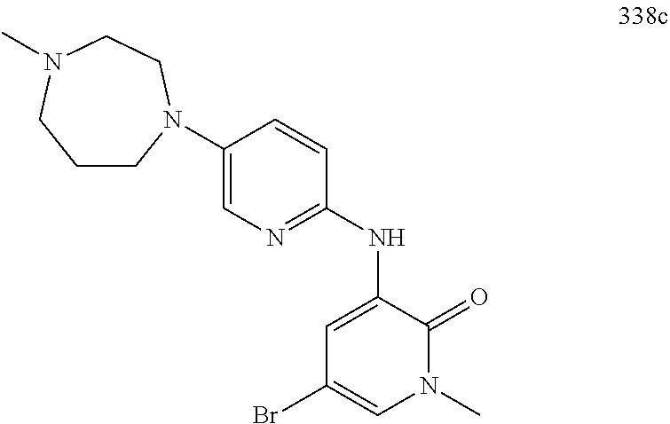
C1=C(NC2=NC=C(N3CCCN(C)CC3)C=C2)C(=O)N(C)C=C1Br
